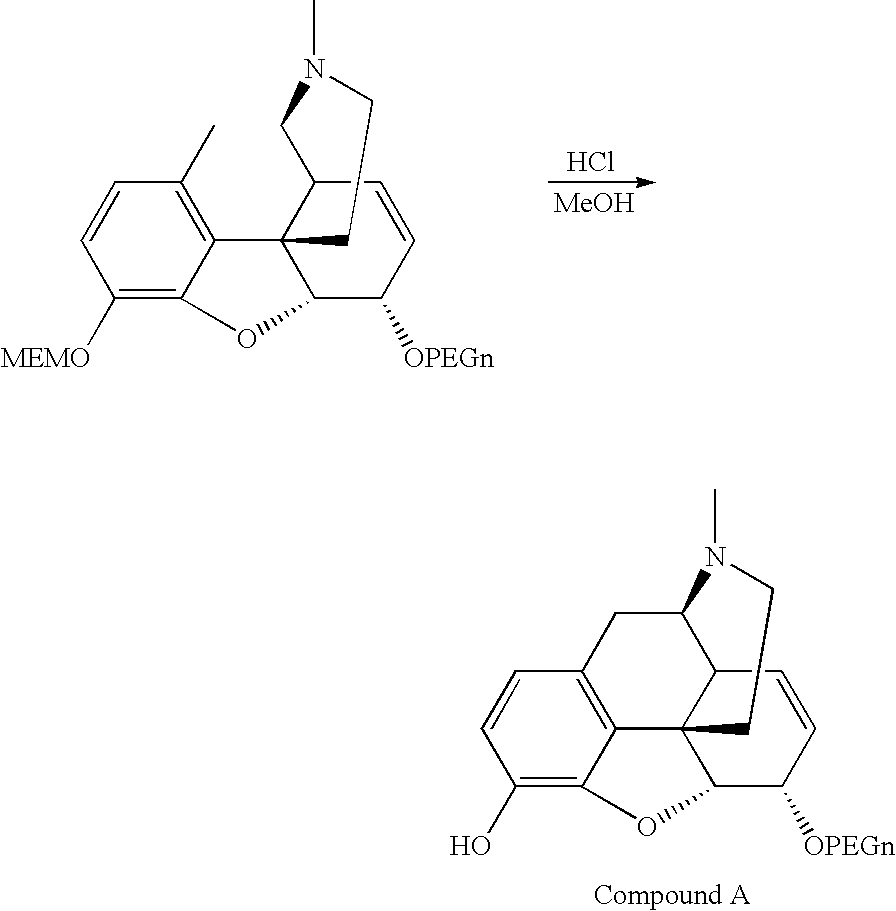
C1(O)=C2C3=C(C=C1)CC1C4C3(CCN1C)C(C([OPEGn])C=C4)O2.Cl.C1([MEMO])=C2C(=C(C)C=C1)C13C(CN(C)CC1)C=CC([OPEGn])C3O2.[MeOH]
